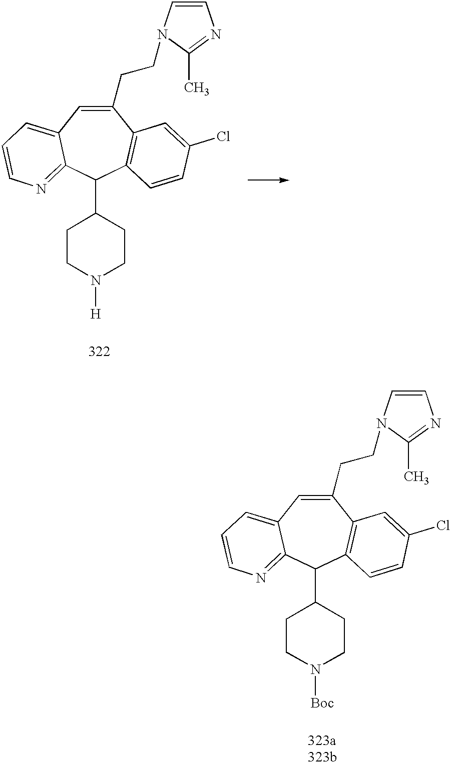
C1(CCN2C=CN=C2C)=CC2=CC=CN=C2C(C2CCN([Boc])CC2)C2=C1C=C(Cl)C=C2.C1(CCN2C=CN=C2C)=CC2=CC=CN=C2C(C2CCN([H])CC2)C2=C1C=C(Cl)C=C2
